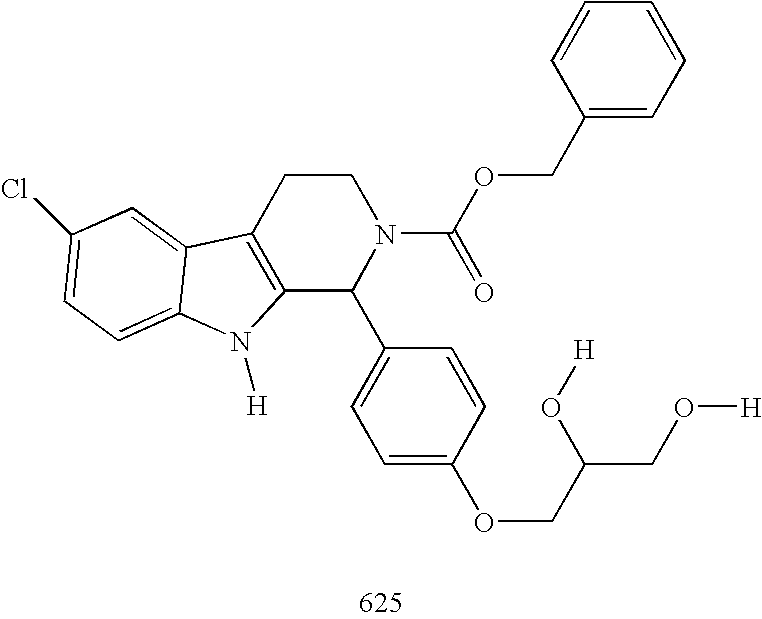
C12=C(CCN(C(OCC3=CC=CC=C3)=O)C1C1=CC=C(OCC(O[H])CO[H])C=C1)C1=CC(Cl)=CC=C1N2[H]
